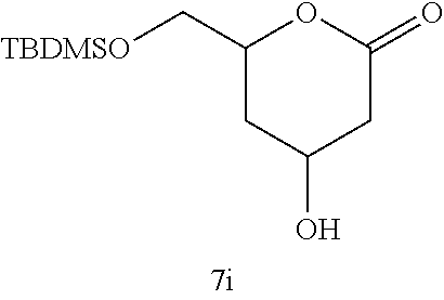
C1(C[TBDMSO])CC(O)CC(=O)O1
